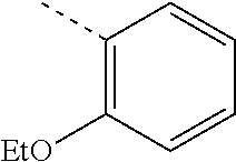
C1(C)=C([EtO])C=CC=C1
